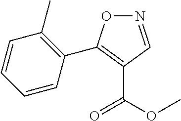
N1=CC(C(OC)=O)=C(C2=C(C)C=CC=C2)O1
